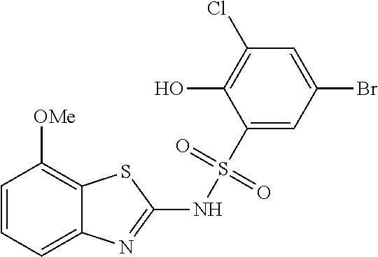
C1=CC=C2C(=C1[OMe])SC(NS(C1=CC(Br)=CC(Cl)=C1O)(=O)=O)=N2
